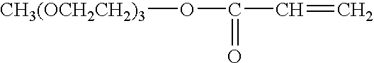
[CH3(OCH2CH2)3]OC(=O)C=C
